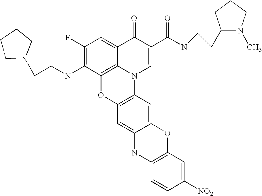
C1(F)=C(NCCN2CCCC2)C2=C3C(=C1)C(=O)C(C(NCCC1N(C)CCC1)=O)=CN3C1=C(O2)C=C2C(=C1)OC1=C(N2)C=CC([NO2])=C1
